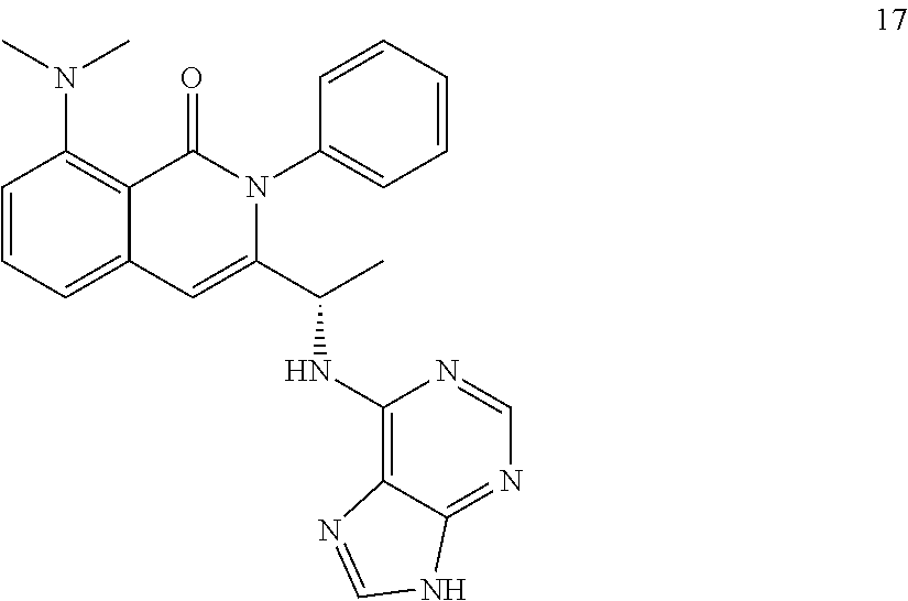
C1=CC(N(C)C)=C2C(=C1)C=C(C(C)NC1=C3C(=NC=N1)NC=N3)N(C1=CC=CC=C1)C2=O
